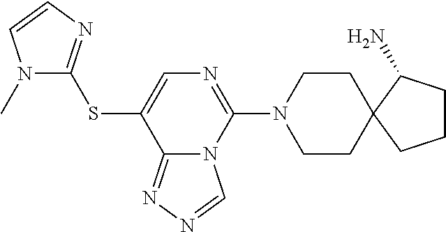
S(C1=CN=C(N2CCC3(CC2)C(N)CCC3)N2C1=NN=C2)C1=NC=CN1C
